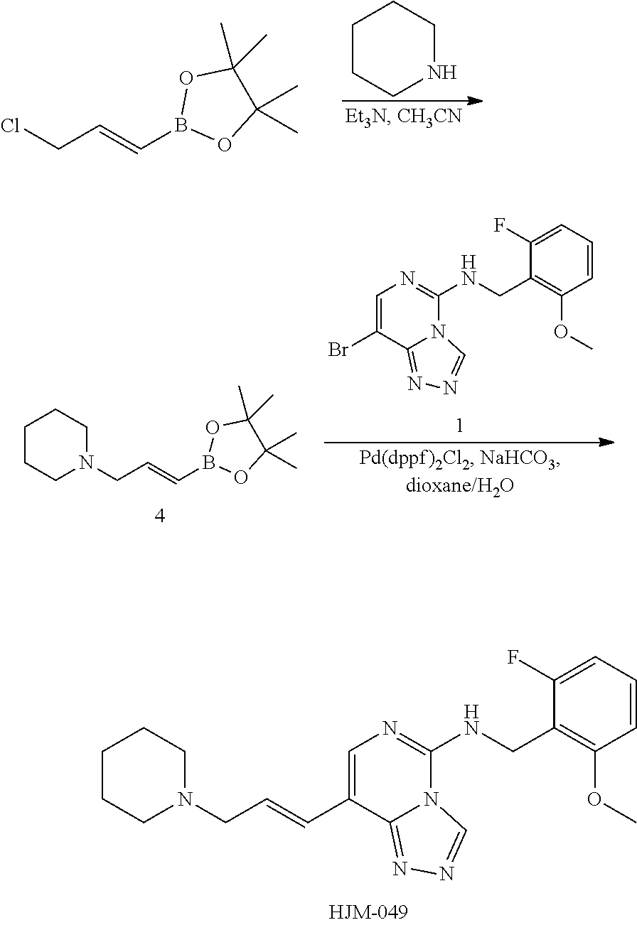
ClCC=CB1OC(C)(C)C(C)(C)O1.C1CCNCC1.C1=C(C=CCN2CCCCC2)C2=NN=CN2C(NCC2=C(OC)C=CC=C2F)=N1.N1(CC=CB2OC(C)(C)C(C)(C)O2)CCCCC1.C1=C(Br)C2=NN=CN2C(NCC2=C(OC)C=CC=C2F)=N1
